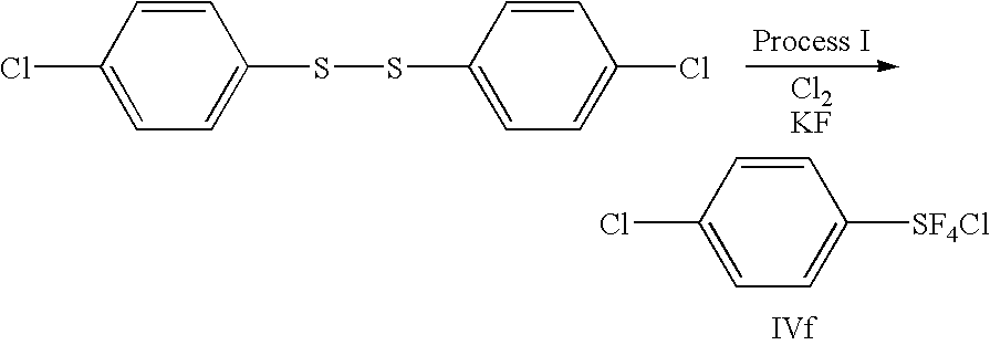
C1=CC(Cl)=CC=C1SSC1=CC=C(Cl)C=C1.[Cl2KF].C1=CC(Cl)=CC=C1[SF4Cl]
